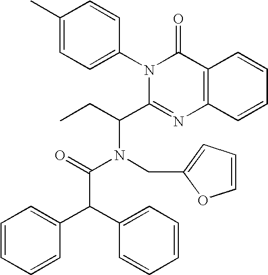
C1=CC=CC(C(C2=CC=CC=C2)C(=O)N(CC2=CC=CO2)C(CC)C2=NC3=C(C(=O)N2C2=CC=C(C)C=C2)C=CC=C3)=C1
